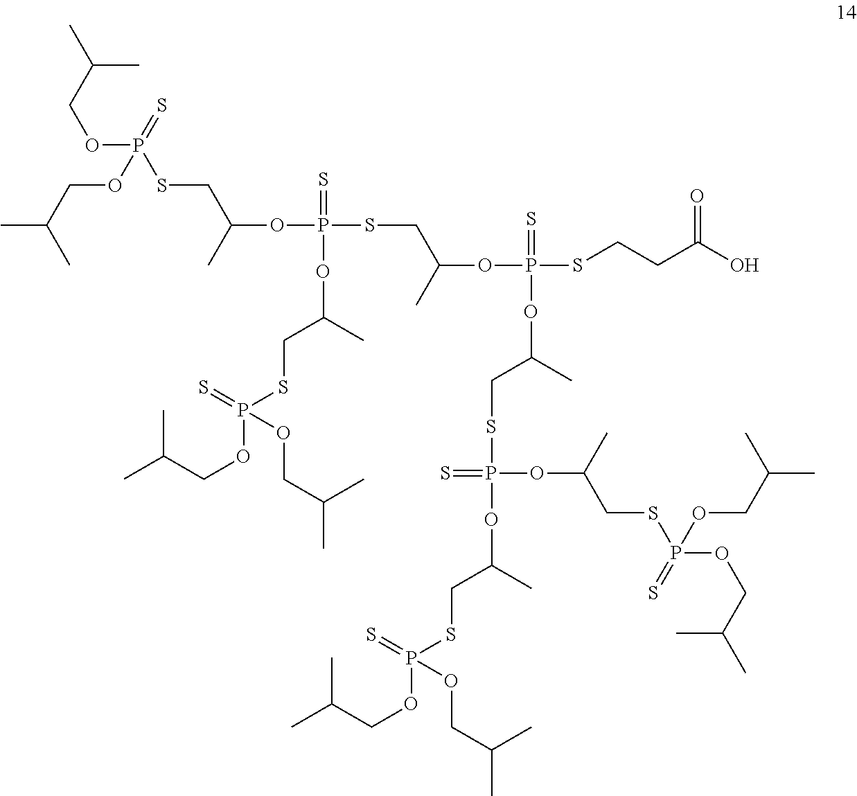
C(C(C)C)OP(SCC(OP(SCC(OP(SCCC(=O)O)(=S)OC(CSP(OC(CSP(=S)(OCC(C)C)OCC(C)C)C)(=S)OC(CSP(=S)(OCC(C)C)OCC(C)C)C)C)C)(=S)OC(CSP(=S)(OCC(C)C)OCC(C)C)C)C)(=S)OCC(C)C
